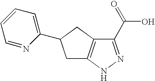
C1(C(=O)O)=NNC2=C1CC(C1=CC=CC=N1)C2
